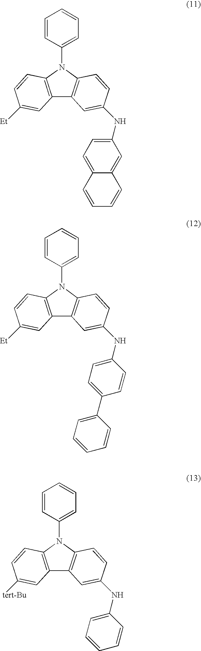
C1=CC(N2C3=C(C4=C2C=CC([Et])=C4)C=C(NC2=CC=C4C(=C2)C=CC=C4)C=C3)=CC=C1.C1=CC(N2C3=C(C4=C2C=CC([Et])=C4)C=C(NC2=CC=C(C4=CC=CC=C4)C=C2)C=C3)=CC=C1.C1=CC(N2C3=C(C4=C2C=CC([tert-Bu])=C4)C=C(NC2=CC=CC=C2)C=C3)=CC=C1
